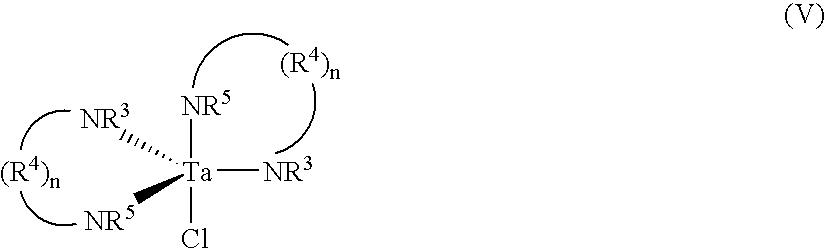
[NR5][Ta](Cl)([NR3])([NR3])[NR5]
